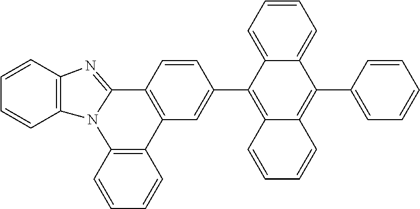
C1=CC2=C(C=C1)N1C(=NC3=C1C=CC=C3)C1=C2C=C(C2=C3C(=C(C4=CC=CC=C4)C4=CC=CC=C24)C=CC=C3)C=C1
